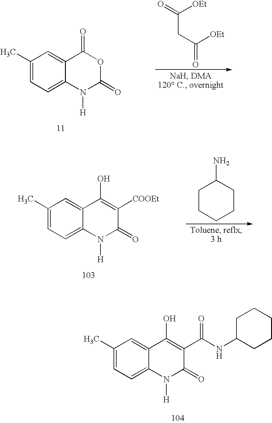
C1(C)=CC=C2C(=C1)C(=O)OC(=O)N2[H].C(C(=O)[OEt])C(=O)[OEt].C1(C)=CC=C2C(=C1)C(O)=C([COOEt])C(=O)N2[H].C1CCCCC1N.C1(C)=CC=C2C(=C1)C(O)=C(C(NC1CCCCC1)=O)C(=O)N2[H]
